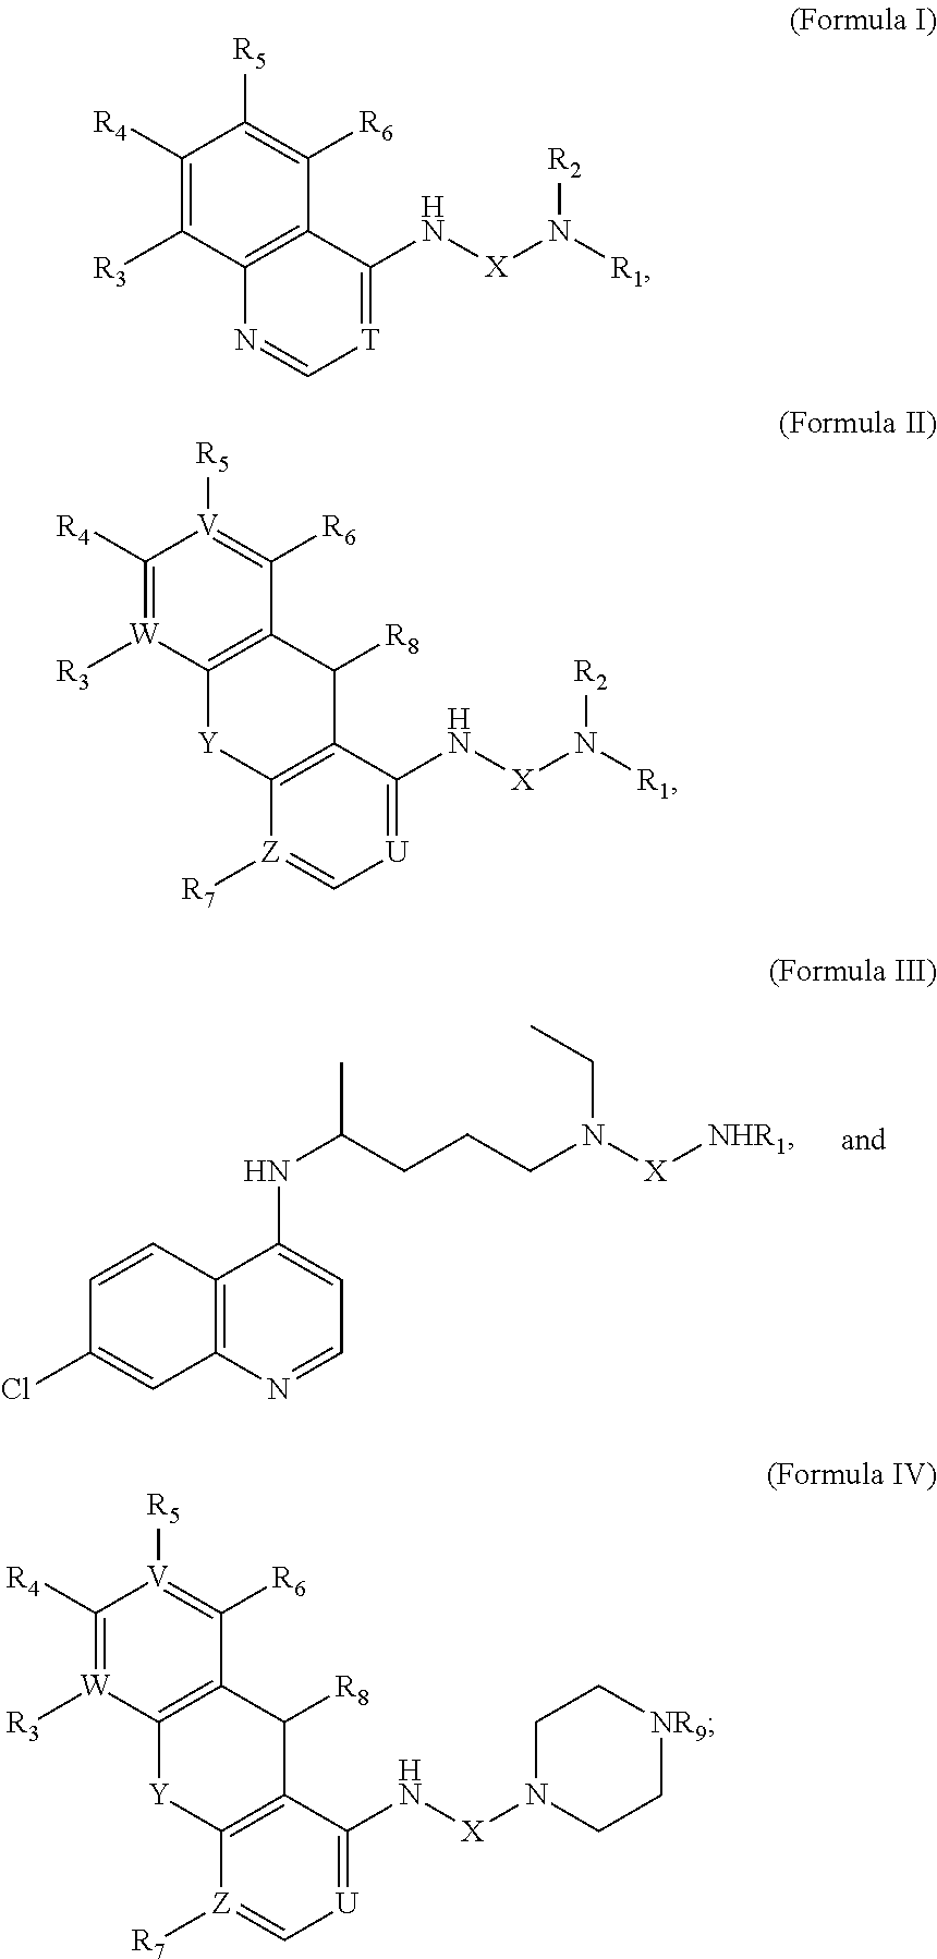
C12=C(N=CC=C1NC(CCCN([X][NHR1])CC)C)C=C(Cl)C=C2.C1([R4])=C([R3])C2=C(C([R6])=C1[R5])C(N[X]N([R1])[R2])=[T]C=N2.C1([R4])=[W]([R3])C2=C(C([R6])=[V]1[R5])C([R8])C1=C([Y]2)[Z]([R7])=C[U]=C1N[X]N([R1])[R2].C1([R4])=[W]([R3])C2=C(C([R6])=[V]1[R5])C([R8])C1=C([Y]2)[Z]([R7])=C[U]=C1N[X]N1CC[NR9]CC1
